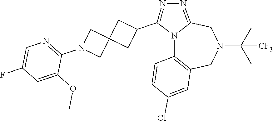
N12C3=C(CN(C(C)(C)[CF3])CC1=NN=C2C1CC2(C1)CN(C1=NC=C(F)C=C1OC)C2)C=C(Cl)C=C3
